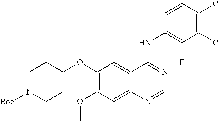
C1N([Boc])CCC(OC2=C(OC)C=C3C(=C2)C(NC2=C(F)C(Cl)=C(Cl)C=C2)=NC=N3)C1
